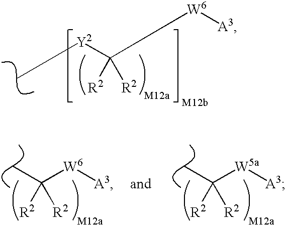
C[Y2]C([W6][A3])([R2])[R2].[W6](C([R2])([R2])C)[A3].[W5a](C([R2])([R2])C)[A3]
